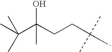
C(C(CCC(C)(C)C)(O)C)(C)(C)C
